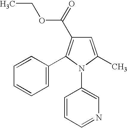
C1=C(C)N(C2=CN=CC=C2)C(C2=CC=CC=C2)=C1C(OCC)=O
